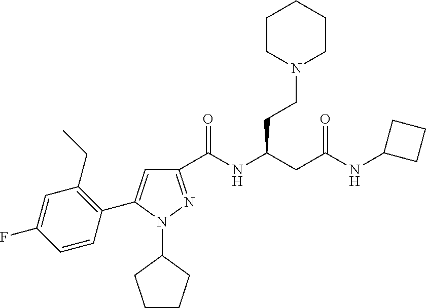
C1(C(NC(CC(NC2CCC2)=O)CCN2CCCCC2)=O)=NN(C2CCCC2)C(C2=C(CC)C=C(F)C=C2)=C1
